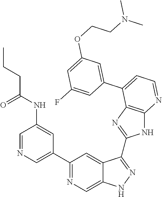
C1(C2=NC=C3C(=C2)C(C2=NC4=C(N2)N=CC=C4C2=CC(OCCN(C)C)=CC(F)=C2)=NN3)=CN=CC(NC(=O)CCC)=C1
